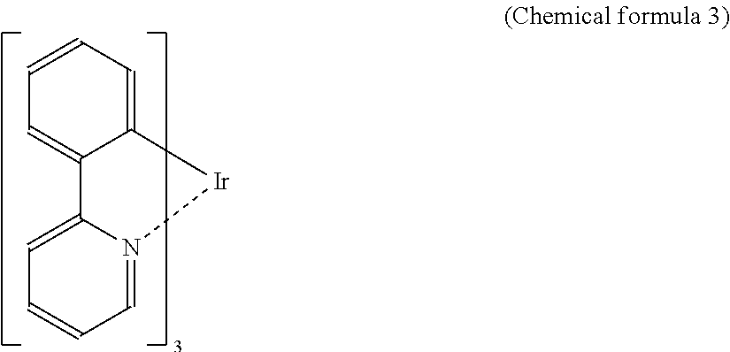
C12=CC=CC=C1C1=CC=CC=N1[Ir]2
